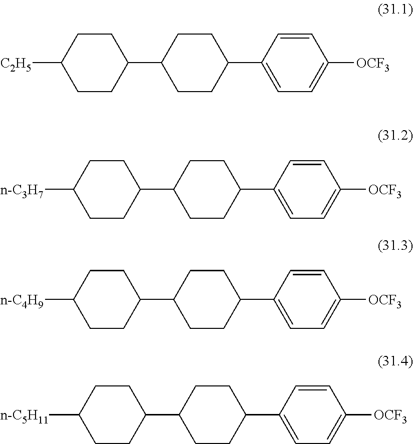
[C2H5]C1CCC(C2CCC(C3=CC=C([OCF3])C=C3)CC2)CC1.[n-C3H7]C1CCC(C2CCC(C3=CC=C([OCF3])C=C3)CC2)CC1.[n-C4H9]C1CCC(C2CCC(C3=CC=C([OCF3])C=C3)CC2)CC1.[n-C5H11]C1CCC(C2CCC(C3=CC=C([OCF3])C=C3)CC2)CC1
